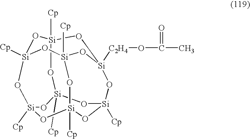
O1[Si]2([Cp])O[Si]3([Cp])O[Si]4([C2H4]OC(=O)C)CO[Si]1([Cp])O[Si]1([Cp])O[Si]([Cp])(O2)O[Si]([Cp])(O[Si]([Cp])(O1)O4)O3
